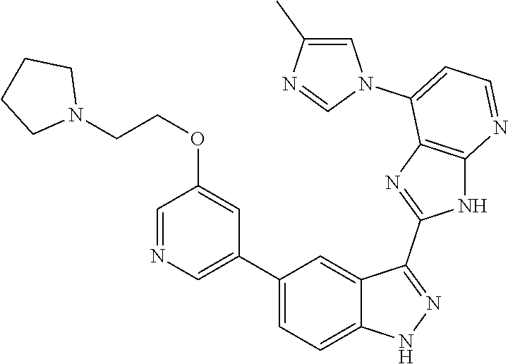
C1(C2=CC=C3C(=C2)C(C2=NC4=C(N2)N=CC=C4N2C=C(C)N=C2)=NN3)=CN=CC(OCCN2CCCC2)=C1
